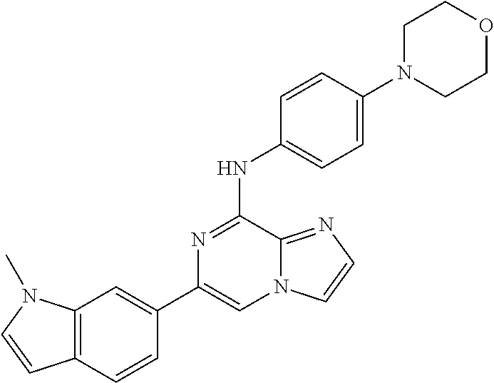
C1(C2=CC3=C(C=C2)C=CN3C)=CN2C(=NC=C2)C(NC2=CC=C(N3CCOCC3)C=C2)=N1
